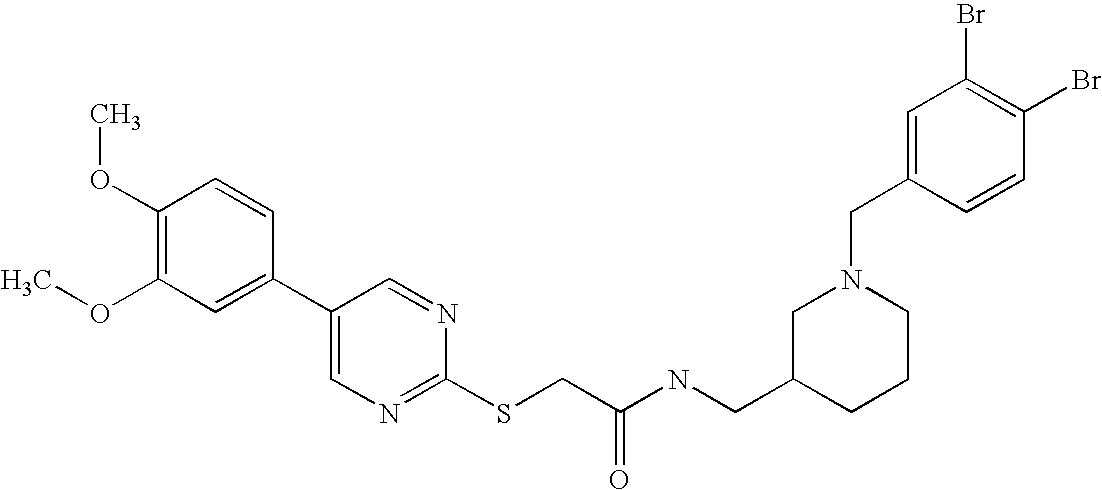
C1(OC)=C(OC)C=C(C2=CN=C(SCC(NCC3CCCN(CC4=CC(Br)=C(Br)C=C4)C3)=O)N=C2)C=C1
